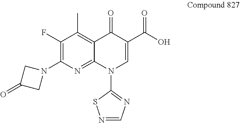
N1=CN=C(N2C=C(C(O)=O)C(=O)C3=C(C)C(F)=C(N4CC(=O)C4)N=C23)S1
